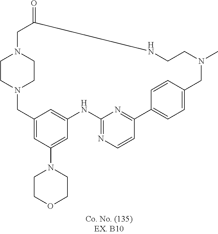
C1CN2CCN1CC(=O)NCCN(C)CC1=CC=C(C3=NC(=NC=C3)NC3=CC(=CC(N4CCOCC4)=C3)C2)C=C1
